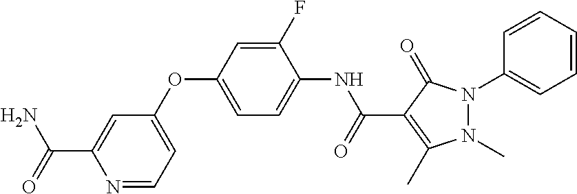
C1(OC2=CC=C(NC(C3=C(C)N(C)N(C4=CC=CC=C4)C3=O)=O)C(F)=C2)=CC=NC(C(N)=O)=C1
